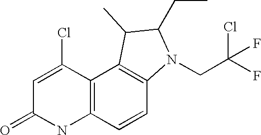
C12=C(C(Cl)=CC(=O)N1)C1=C(C=C2)N(CC(F)(Cl)F)C(CC)C1C
